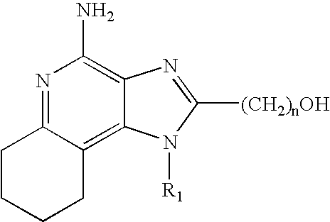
N1=C2C(=C3C(=C1N)N=C([(CH2)nOH])N3[R1])CCCC2
